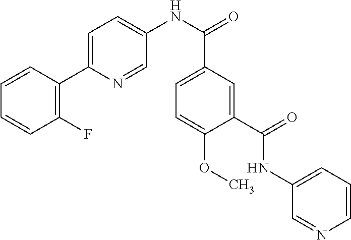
C1=CC=CC(F)=C1C1=CC=C(NC(C2=CC=C(OC)C(C(=O)NC3=CC=CN=C3)=C2)=O)C=N1
